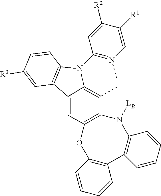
C12=C(C(C)=C3C(=C1)C1=C(N3C3=N(C)C=C([R1])C([R2])=C3)C=CC([R3])=C1)N([LB])C1=C(C3=C(O2)C=CC=C3)C=CC=C1
